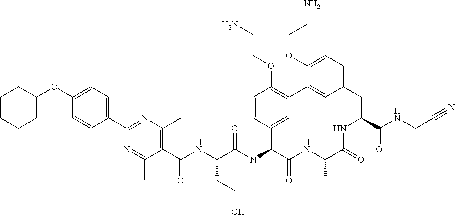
C(C(N(C1C(=O)NC(C)C(=O)NC(C(NCC#N)=O)CC2=CC=C(OCCN)C(=C2)C2=C(OCCN)C=CC1=C2)C)=O)(NC(C1=C(C)N=C(C2=CC=C(OC3CCCCC3)C=C2)N=C1C)=O)CCO
